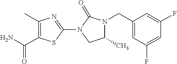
C1=C(CN2C(C)CN(C3=NC(C)=C(C(N)=O)S3)C2=O)C=C(F)C=C1F
